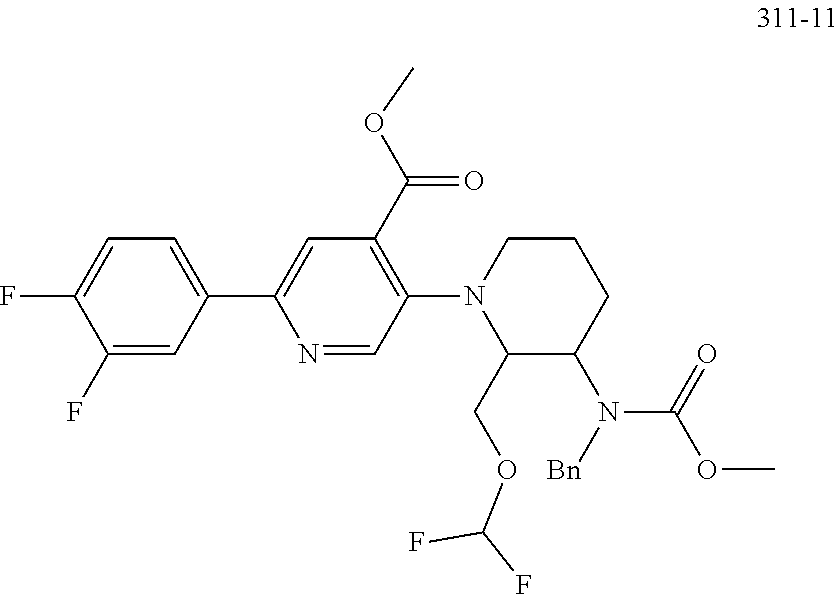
FC1=CC=C(C2=CC(C(OC)=O)=C(N3C(COC(F)F)C(N([Bn])C(OC)=O)CCC3)C=N2)C=C1F
